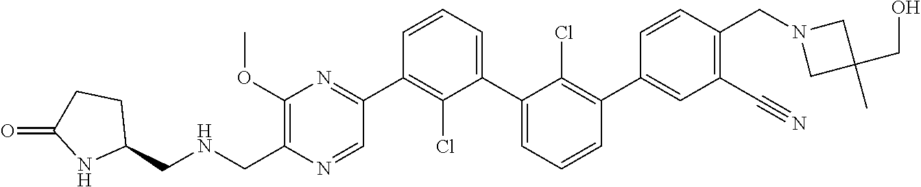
C1(OC)=C(CNCC2CCC(=O)N2)N=CC(C2=C(Cl)C(C3=CC=CC(C4=CC(C#N)=C(CN5CC(C)(CO)C5)C=C4)=C3Cl)=CC=C2)=N1
